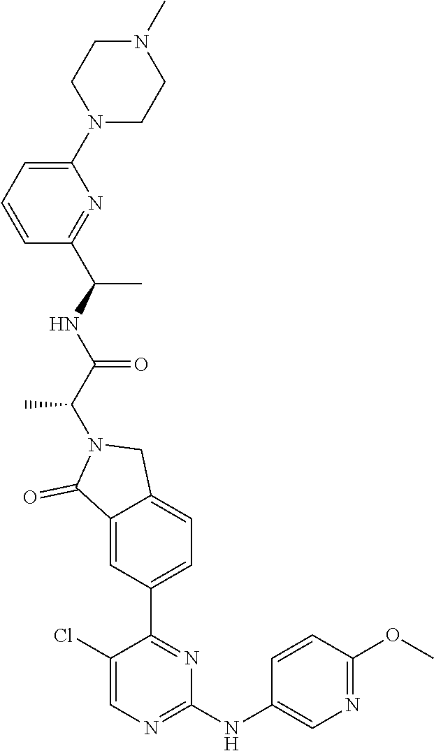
C1(NC2=CN=C(OC)C=C2)=NC=C(Cl)C(C2=CC=C3C(=C2)C(=O)N(C(C(NC(C)C2=NC(N4CCN(C)CC4)=CC=C2)=O)C)C3)=N1
